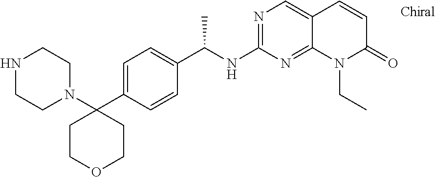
N1(C2(C3=CC=C(C(NC4=NC=C5C(=N4)N(CC)C(=O)C=C5)C)C=C3)CCOCC2)CCNCC1
